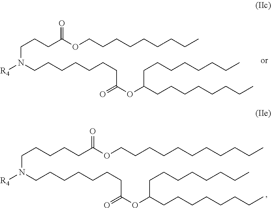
C(CCCCC(OCCCCCCCCCCC)=O)N(CCCCCCCC(OC(CCCCCCCC)CCCCCCCC)=O)[R4].C(CCC(OCCCCCCCCC)=O)N(CCCCCCCC(OC(CCCCCCCC)CCCCCCCC)=O)[R4]
